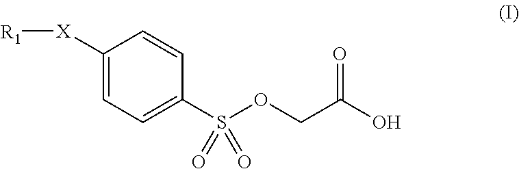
C1([X][R1])=CC=C(S(OCC(O)=O)(=O)=O)C=C1
